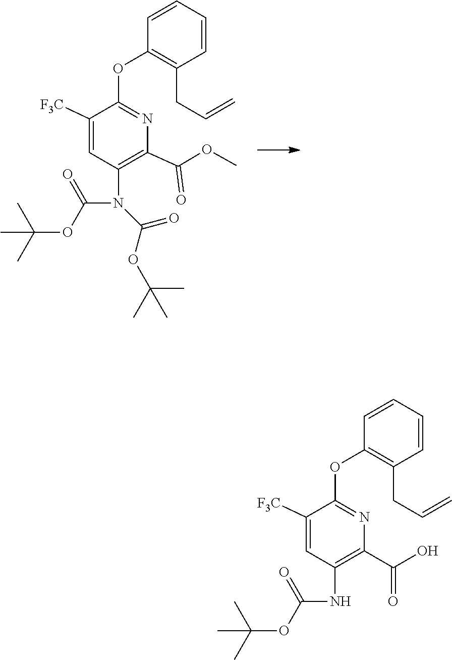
C1(OC2=C(CC=C)C=CC=C2)=NC(C(OC)=O)=C(N(C(OC(C)(C)C)=O)C(=O)OC(C)(C)C)C=C1[F3C].C1(OC2=C(CC=C)C=CC=C2)=NC(C(=O)O)=C(NC(=O)OC(C)(C)C)C=C1[F3C]
